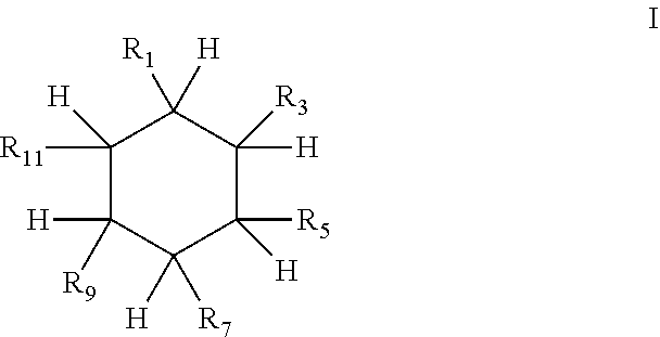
C1([R11])([H])C([H])([R9])C([H])([R7])C([R5])([H])C([H])([R3])C1([R1])[H]
